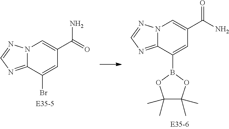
C12=NC=NN1C=C(C(N)=O)C=C2Br.C12=NC=NN1C=C(C(=O)N)C=C2B1OC(C)(C)C(C)(C)O1
